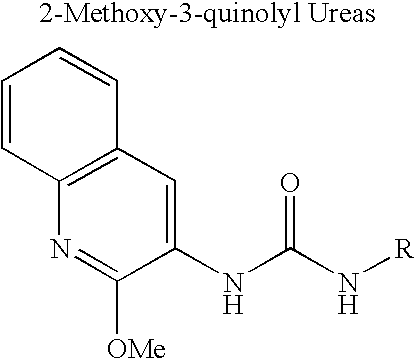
C1(NC(N[R])=O)=CC2=C(N=C1[OMe])C=CC=C2
